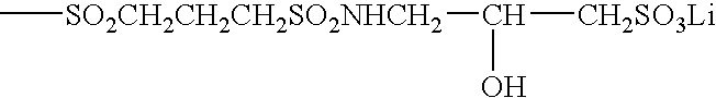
C[SO2CH2CH2CH2SO2NHCH2]C([CH2SO3Li])O
